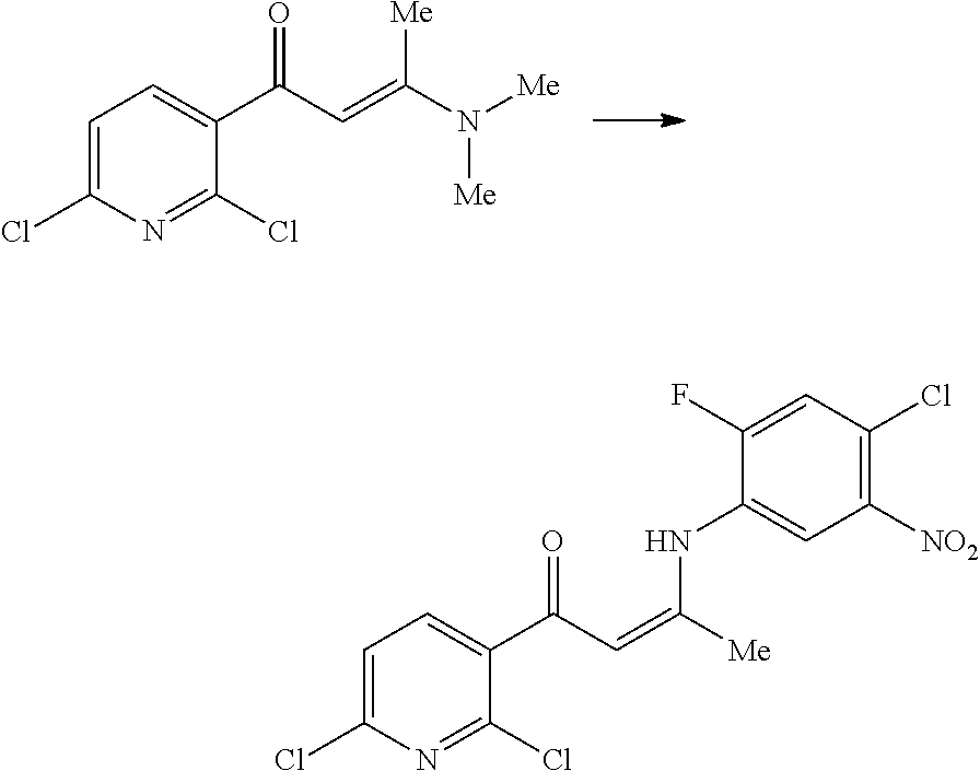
C1=C(Cl)N=C(Cl)C(C(C=C(N([Me])[Me])[Me])=O)=C1.C1=C(Cl)N=C(Cl)C(C(C=C([Me])NC2=CC([NO2])=C(Cl)C=C2F)=O)=C1
